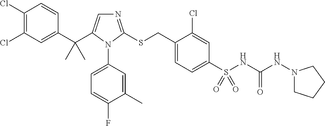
C1(Cl)=C(Cl)C=C(C(C)(C)C2=CN=C(SCC3=CC=C(S(=O)(NC(NN4CCCC4)=O)=O)C=C3Cl)N2C2=CC=C(F)C(C)=C2)C=C1
